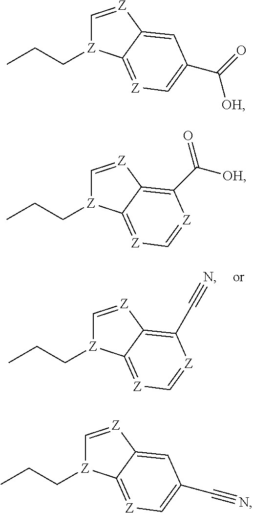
C1=[Z]C2=C(C#N)[Z]=C[Z]=C2[Z]1CCC.C1=[Z]C2=CC(C(=O)[OH])=C[Z]=C2[Z]1CCC.C1=[Z]C2=C(C([OH])=O)[Z]=C[Z]=C2[Z]1CCC.C1=[Z]C2=CC(C#N)=C[Z]=C2[Z]1CCC
